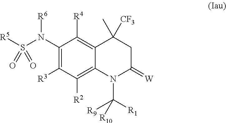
[R5]S(N(C1=C([R3])C([R2])=C2C(=C1[R4])C(C)([CF3])CC(=[W])N2C([R1])([R9])[R10])[R6])(=O)=O
